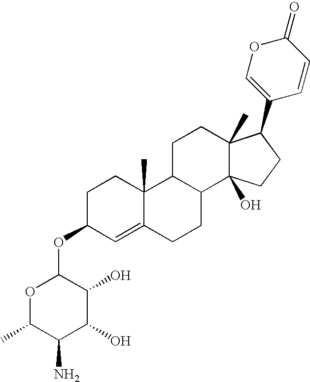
C1CC(OC2OC(C)C(N)C(O)C2O)C=C2C1(C)C1C(CC2)C2(O)C(C)(CC1)C(C1=COC(=O)C=C1)CC2
